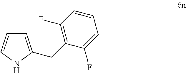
C1=C(CC2=C(F)C=CC=C2F)NC=C1
